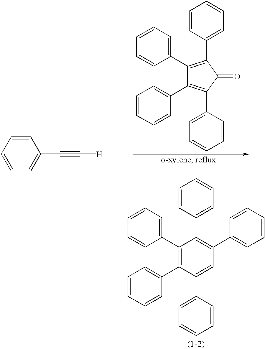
C1(C2=CC=CC=C2)=C(C2=CC=CC=C2)C(C2=CC=CC=C2)=CC(C2=CC=CC=C2)=C1C1=CC=CC=C1.C1=CC=C(C#C[H])C=C1.C1(C2=CC=CC=C2)=C(C2=CC=CC=C2)C(=O)C(C2=CC=CC=C2)=C1C1=CC=CC=C1
